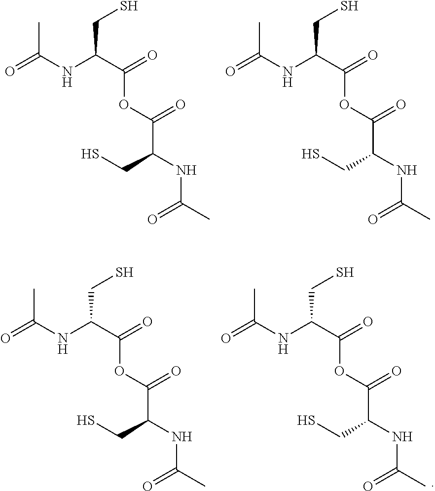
CC(NC(C(=O)OC(=O)C(NC(C)=O)CS)CS)=O.CC(NC(C(=O)OC(=O)C(NC(C)=O)CS)CS)=O.CC(NC(C(=O)OC(=O)C(NC(C)=O)CS)CS)=O.CC(NC(C(=O)OC(=O)C(NC(C)=O)CS)CS)=O
